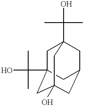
C1C2(C(C)(C)O)CC3(O)CC(CC1(C(C)(C)O)C3)C2
